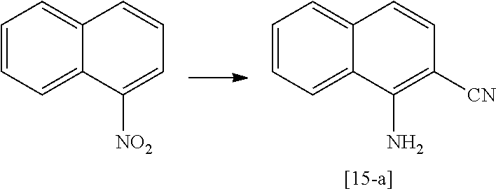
C1=CC=C2C(=C1)C=CC([CN])=C2N.C1=CC=C2C(=C1)C=CC=C2[NO2]
